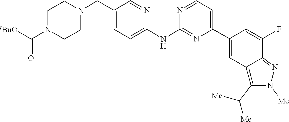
C1CN(C(=O)[tBuO])CCN1CC1=CC=C(NC2=NC(C3=CC4=C(C([Me])[Me])N([Me])N=C4C(F)=C3)=CC=N2)N=C1
